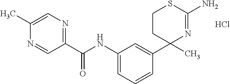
C1CC(C2=CC(NC(C3=NC=C(C)N=C3)=O)=CC=C2)(C)N=C(N)S1.Cl
